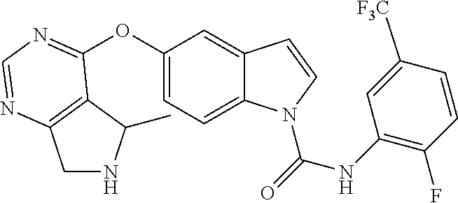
C1(OC2=NC=NC3=C2C(C)NC3)=CC=C2C(=C1)C=CN2C(=O)NC1=C(F)C=CC([F3C])=C1
